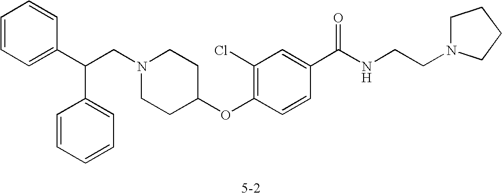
C1=CC=C(C(CN2CCC(OC3=C(Cl)C=C(C(NCCN4CCCC4)=O)C=C3)CC2)C2=CC=CC=C2)C=C1
